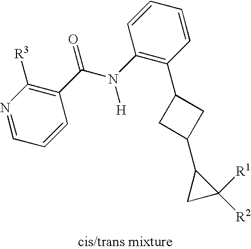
C1(C(N(C2=C(C3CC(C4CC4([R2])[R1])C3)C=CC=C2)[H])=O)=C([R3])N=CC=C1
